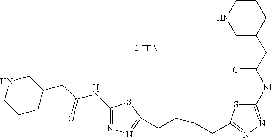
C1(NC(CC2CNCCC2)=O)=NN=C(CCCCC2=NN=C(NC(CC3CCCNC3)=O)S2)S1
